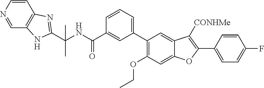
C1=C2C(=CC(C3=CC=CC(C(NC(C)(C)C4=NC5=C(C=NC=C5)N4)=O)=C3)=C1OCC)C([CONHMe])=C(C1=CC=C(F)C=C1)O2
